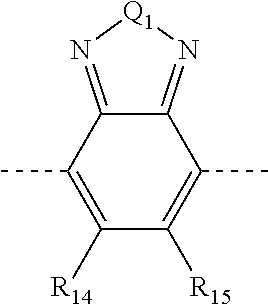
C12=N[Q1]N=C1C(C)=C([R14])C([R15])=C2C
